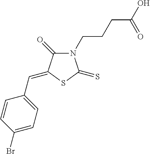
N1(CCCC(O)=O)C(=O)C(=CC2=CC=C(Br)C=C2)SC1=S
